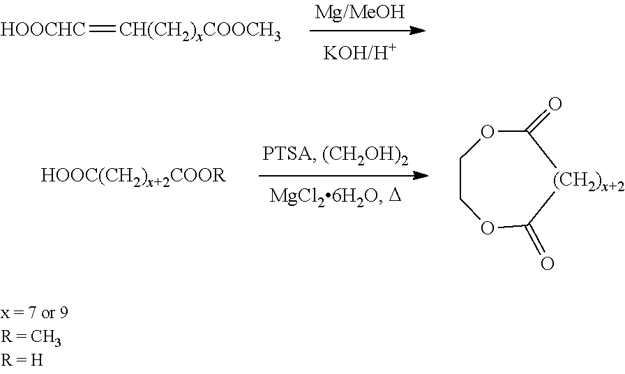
[HOOCHC]=[CH(CH2)xCOOCH3].O1CCOC(=O)[(CH2)x+2]C1=O
